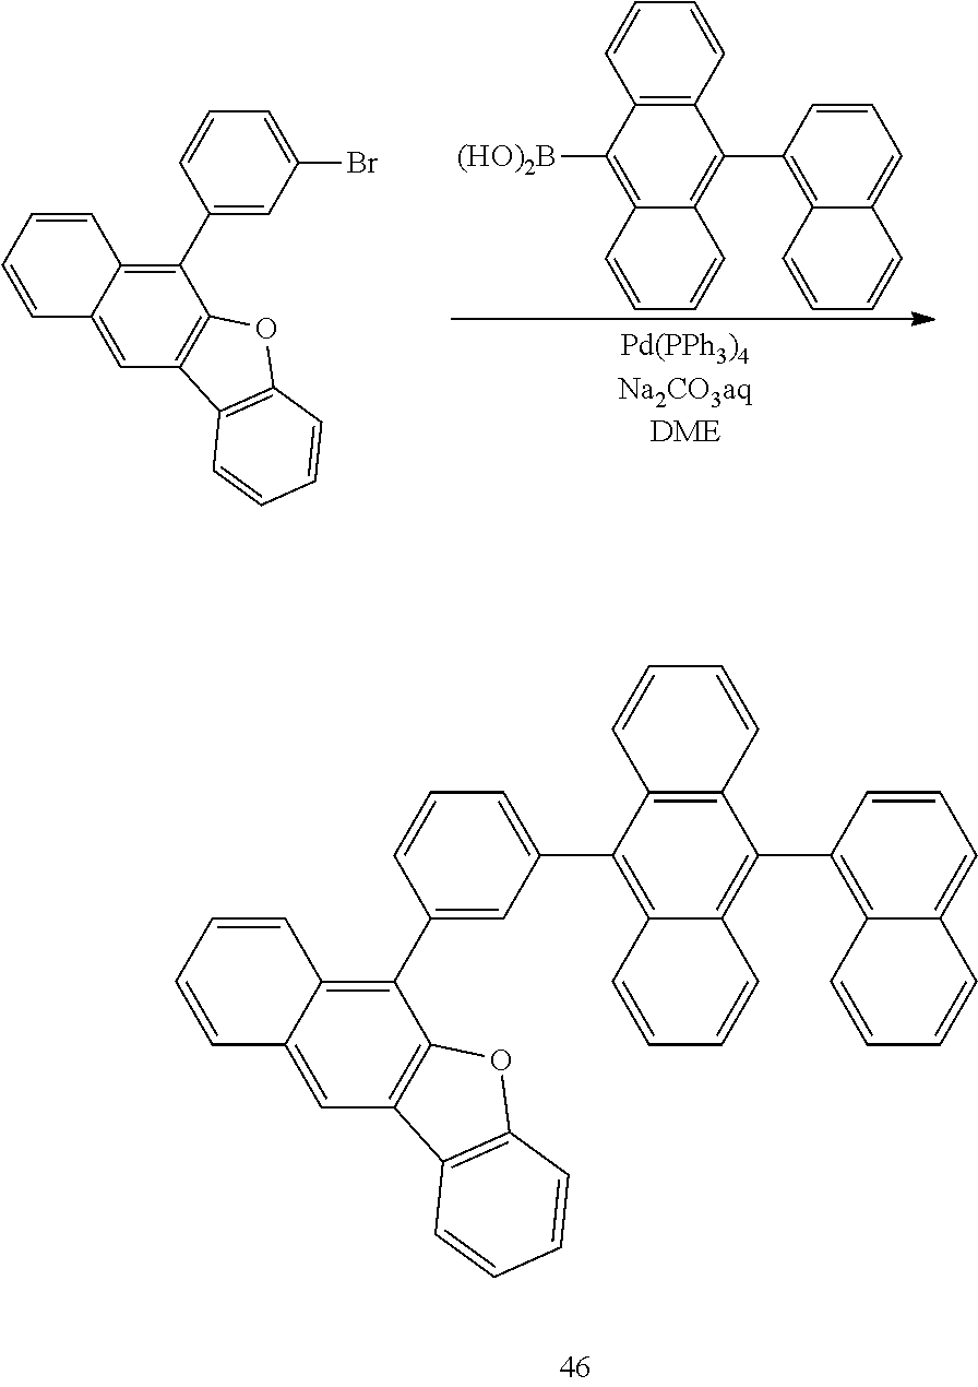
C12=C(C=CC=C1)C(C1=C3C(=CC=C1)C=CC=C3)=C1C(=C2C2=CC=CC(C3=C4C(=CC5=C3OC3=C5C=CC=C3)C=CC=C4)=C2)C=CC=C1.C12=C(C=CC=C1)C(C1=C3C(=CC=C1)C=CC=C3)=C1C(=C2[(HO)2B])C=CC=C1.C1(C2=C3C(=CC4=C2OC2=C4C=CC=C2)C=CC=C3)=CC(Br)=CC=C1
